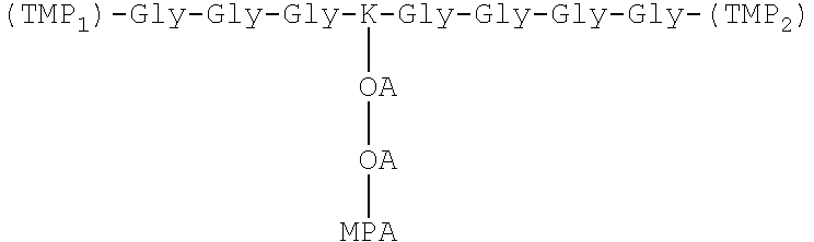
[(TMP1)-Gly-Gly-Gly-K-Gly-Gly-Gly-Gly-(TMP2)][OA][OA][MPA]
